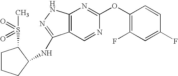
C12=C(NN=C1NC1CCCC1S(C)(=O)=O)N=C(OC1=C(F)C=C(F)C=C1)N=C2
